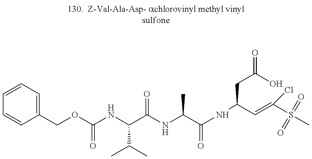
C1=CC=C(COC(NC(C(NC(C(NC(CC(O)=O)C=C(S(C)(=O)=O)Cl)=O)C)=O)C(C)C)=O)C=C1
